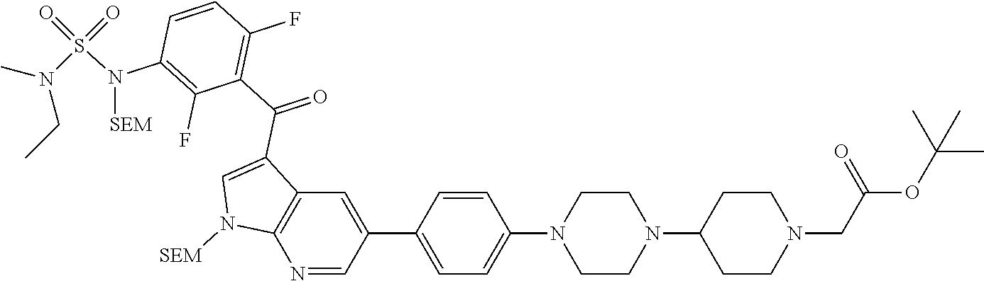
C1=C(C2=CC=C(N3CCN(C4CCN(CC(OC(C)(C)C)=O)CC4)CC3)C=C2)C=NC2=C1C(C(C1=C(F)C=CC(N(S(N(C)CC)(=O)=O)[SEM])=C1F)=O)=CN2[SEM]
